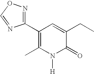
C1(C2=C(C)N([H])C(=O)C(CC)=C2)=NOC=N1
